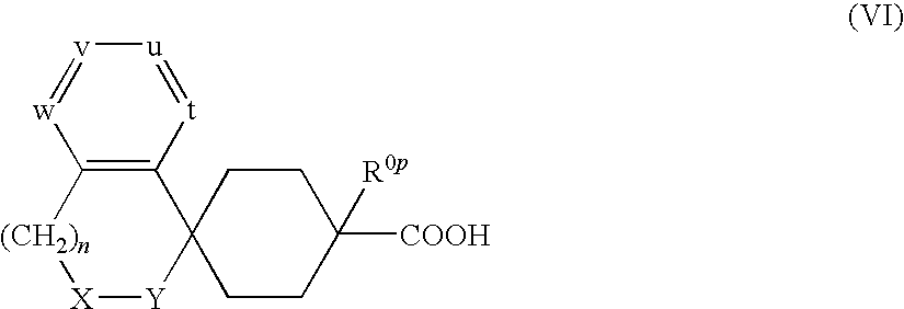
C12=C([t]=[u][v]=[w]1)C1([Y][X][(CH2)n]2)CCC([COOH])([R0p])CC1
